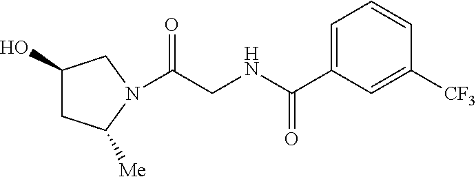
OC1CC([Me])N(C(CNC(C2=CC=CC([CF3])=C2)=O)=O)C1
